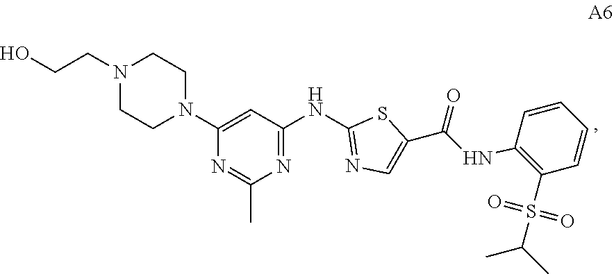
N1(CCO)CCN(C2=CC(NC3=NC=C(C(NC4=C(S(C(C)C)(=O)=O)C=CC=C4)=O)S3)=NC(C)=N2)CC1
